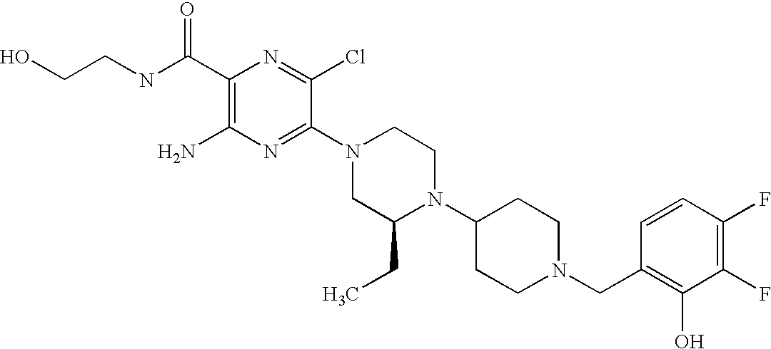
C1(C(NCCO)=O)=C(N)N=C(N2CC(CC)N(C3CCN(CC4=C(O)C(F)=C(F)C=C4)CC3)CC2)C(Cl)=N1
